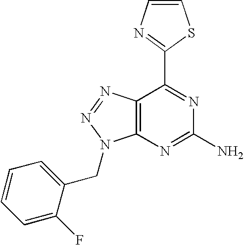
C1=CN=C(C2=NC(N)=NC3=C2N=NN3CC2=CC=CC=C2F)S1
